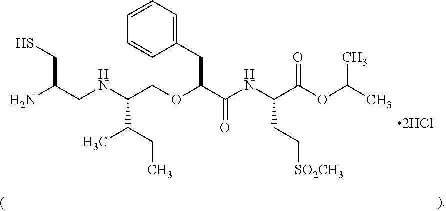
NC(CNC(COC(C(NC(C(OC(C)C)=O)CC[SO2CH3])=O)CC1=CC=CC=C1)C(C)CC)CS
